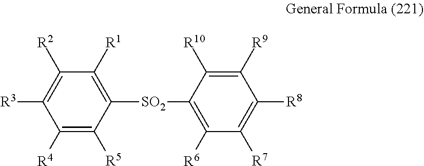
C1([R4])=C([R5])C([SO2]C2=C([R6])C([R7])=C([R8])C([R9])=C2[R10])=C([R1])C([R2])=C1[R3]
